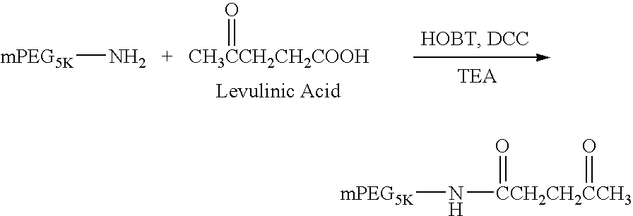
[mPEG5K][NH2   +   CH3CCH2CH2COOH]=O.[mPEG5K]N[CCH2CH2CCH3](=O)=O
